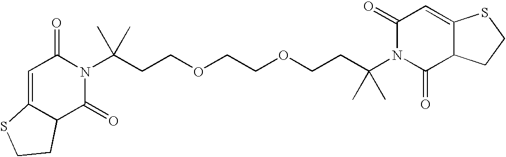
C(CCOCCOCCC(N1C(=O)C2C(=CC1=O)SCC2)(C)C)(N1C(=O)C=C2C(C1=O)CCS2)(C)C
